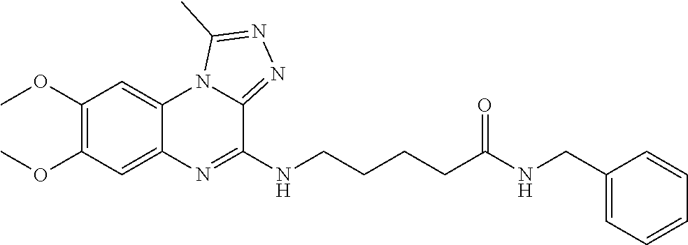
C1(OC)=C(OC)C=C2C(=C1)N1C(=NN=C1C)C(NCCCCC(NCC1=CC=CC=C1)=O)=N2
